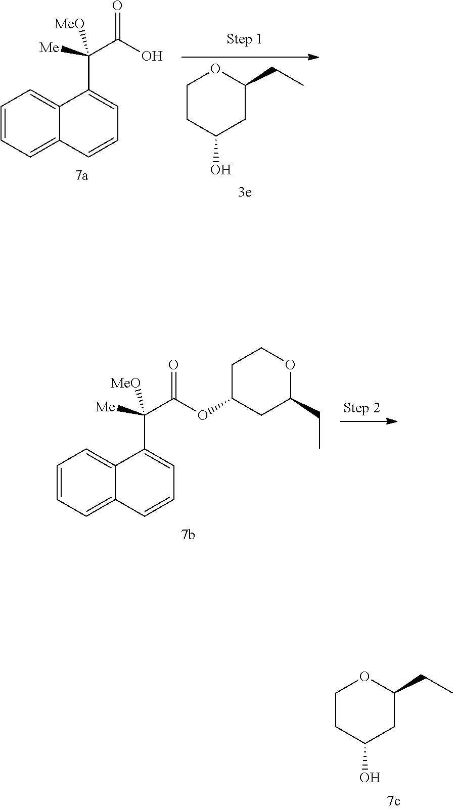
C1CC(O)CC(CC)O1.C1=CC=C2C(=C1)C(C(C(=O)O)([Me])[MeO])=CC=C2.C1=CC=C2C(=C1)C(C(C(=O)OC1CC(CC)OCC1)([Me])[MeO])=CC=C2.C1OC(CC)CC(O)C1
